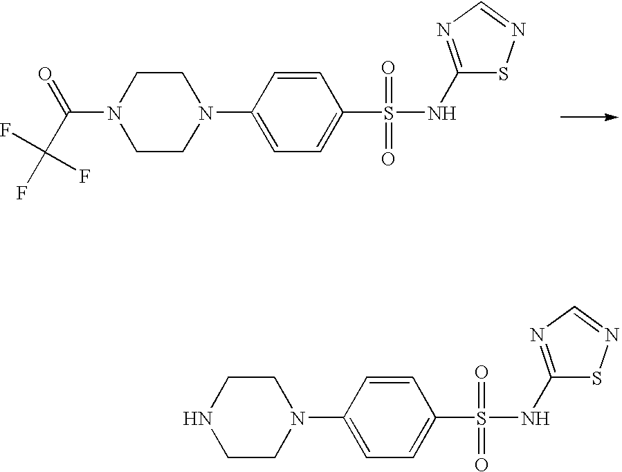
C1(S(=O)(=O)NC2=NC=NS2)=CC=C(N2CCN(C(=O)C(F)(F)F)CC2)C=C1.C1(S(=O)(=O)NC2=NC=NS2)=CC=C(N2CCNCC2)C=C1
